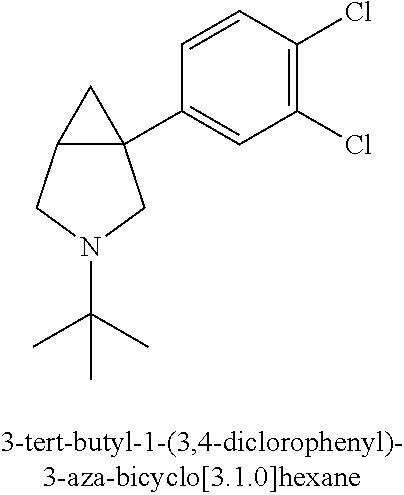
C12C(C3=CC(Cl)=C(Cl)C=C3)(C1)CN(C(C)(C)C)C2
